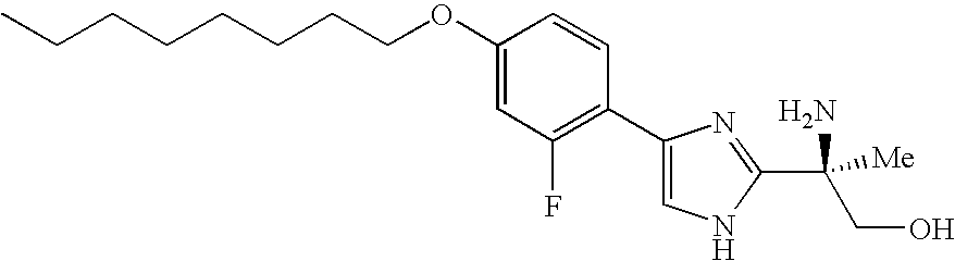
CCCCCCCCOC1=CC(F)=C(C2=CNC(C(CO)(N)[Me])=N2)C=C1
